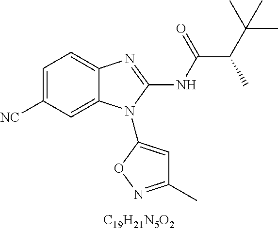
C1=C([CN])C=C2C(=C1)N=C(NC(C(C(C)(C)C)C)=O)N2C1=CC(C)=NO1
